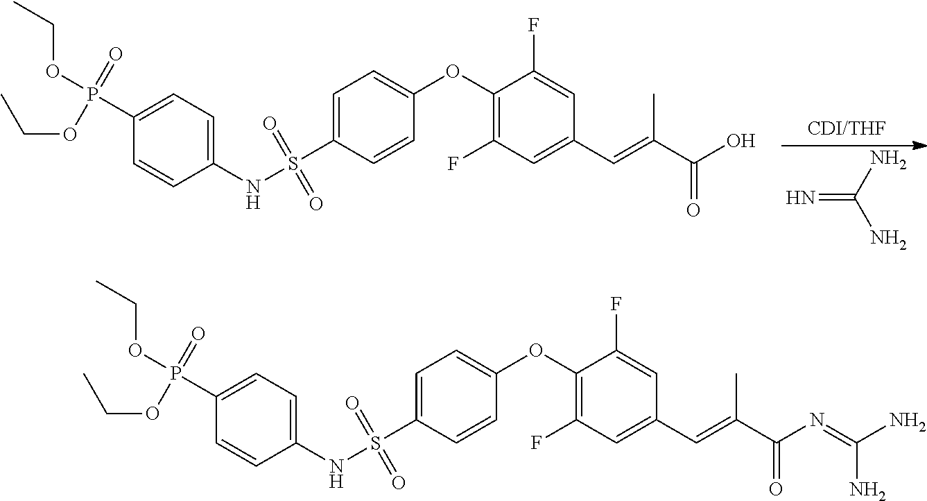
N=C(N)N.C1=C(S(=O)(=O)NC2=CC=C(P(OCC)(OCC)=O)C=C2)C=CC(OC2=C(F)C=C(C=C(C(O)=O)C)C=C2F)=C1.C1=C(S(=O)(=O)NC2=CC=C(P(OCC)(OCC)=O)C=C2)C=CC(OC2=C(F)C=C(C=C(C(N=C(N)N)=O)C)C=C2F)=C1
